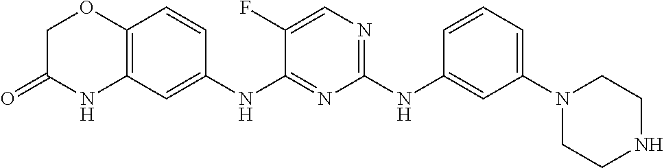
C1(NC2=CC(N3CCNCC3)=CC=C2)=NC=C(F)C(NC2=CC3=C(C=C2)OCC(=O)N3)=N1
